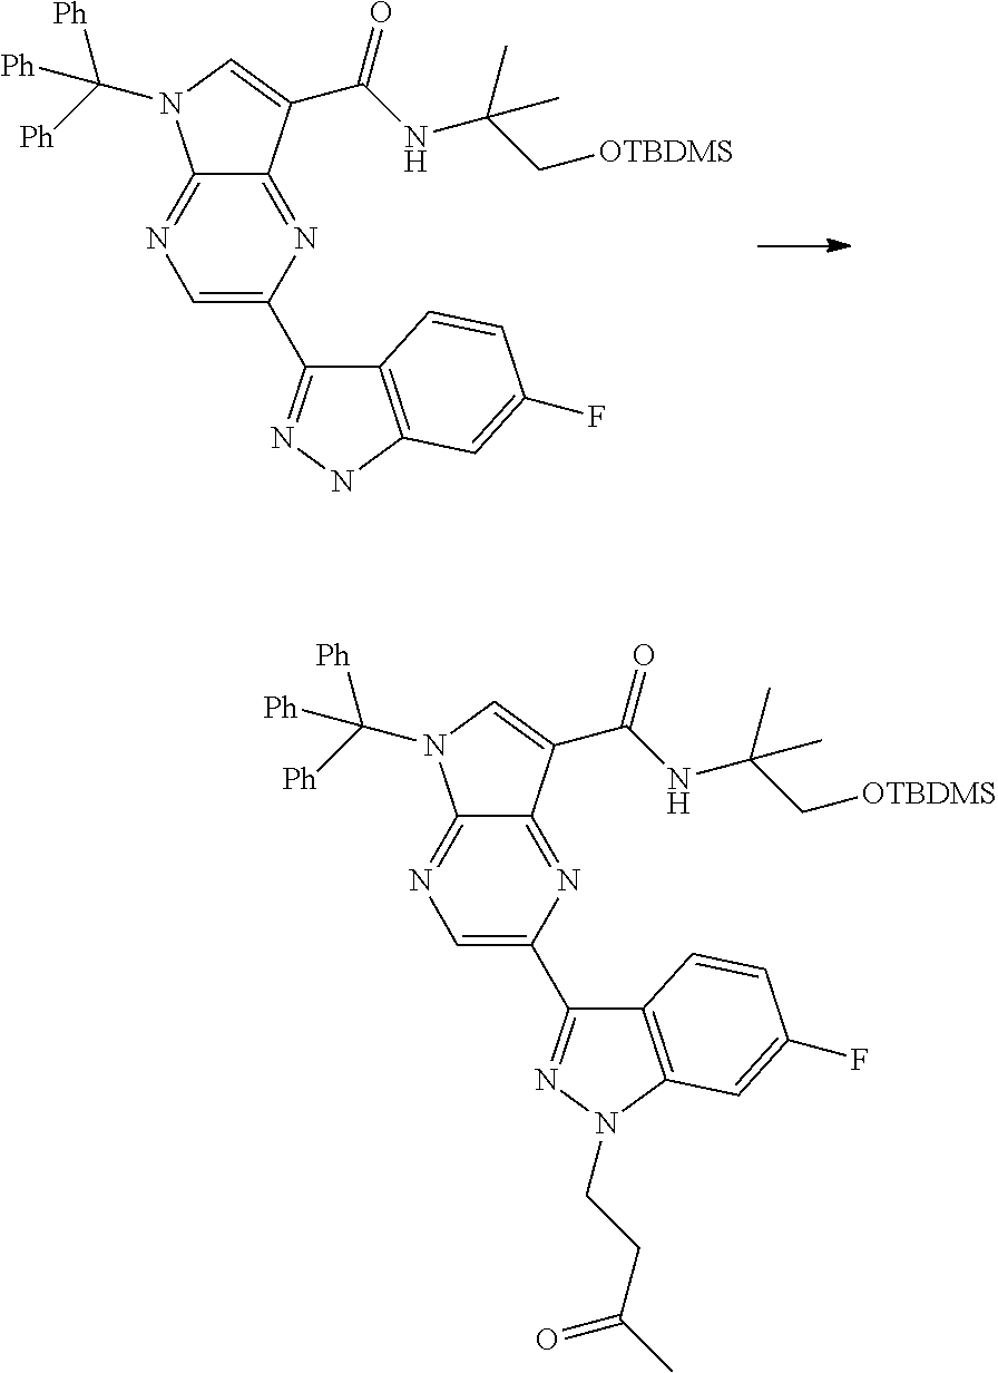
C12=NC=C(C3=NNC4=C3C=CC(F)=C4)N=C1C(C(NC(C[OTBDMS])(C)C)=O)=CN2C([Ph])([Ph])[Ph].C12=NC=C(C3=NN(CCC(=O)C)C4=C3C=CC(F)=C4)N=C1C(C(NC(C[OTBDMS])(C)C)=O)=CN2C([Ph])([Ph])[Ph]
